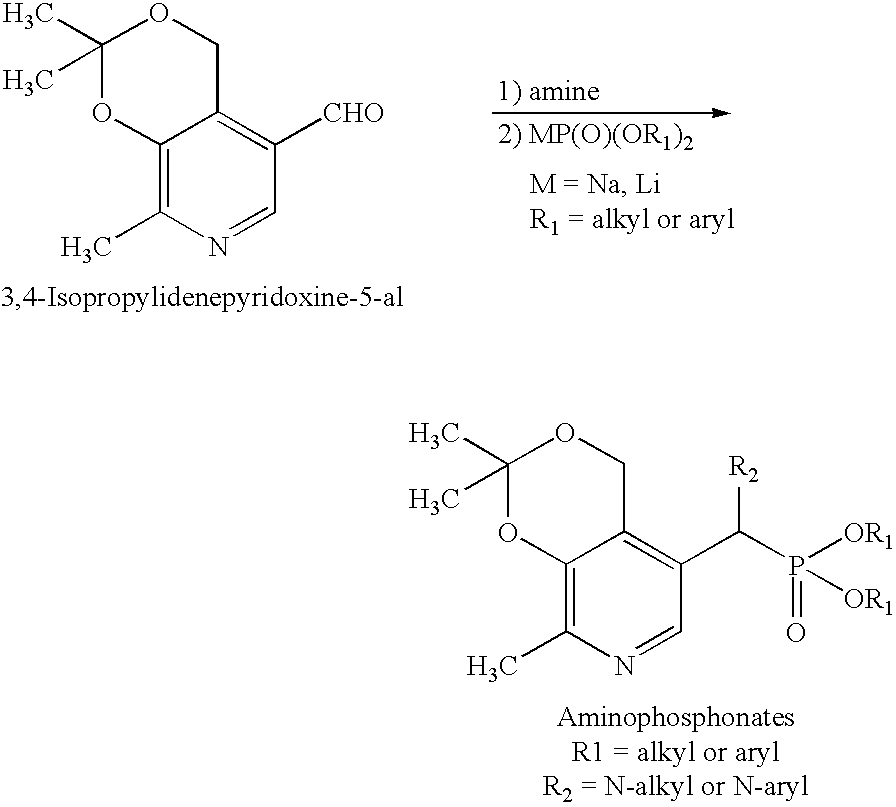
C1(C)(C)OC2=C(C)N=CC(C(P([OR1])([OR1])=O)[R2])=C2CO1.C1(C)(C)OC2=C(C)N=CC([CHO])=C2CO1
